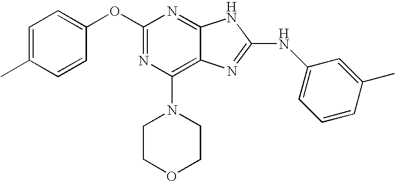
C1=C(C)C=CC(OC2=NC(N3CCOCC3)=C3C(=N2)NC(NC2=CC=CC(C)=C2)=N3)=C1
